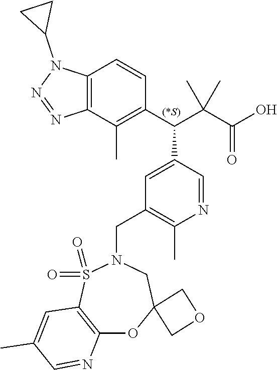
C12=C(C(C)=C(C(C(C(O)=O)(C)C)C3=CC(CN4S(=O)(=O)C5=C(OC6(C4)COC6)N=CC(C)=C5)=C(C)N=C3)C=C1)N=NN2C1CC1
